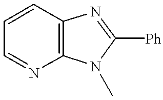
C1=NC2=C(C=C1)N=C([Ph])N2C
